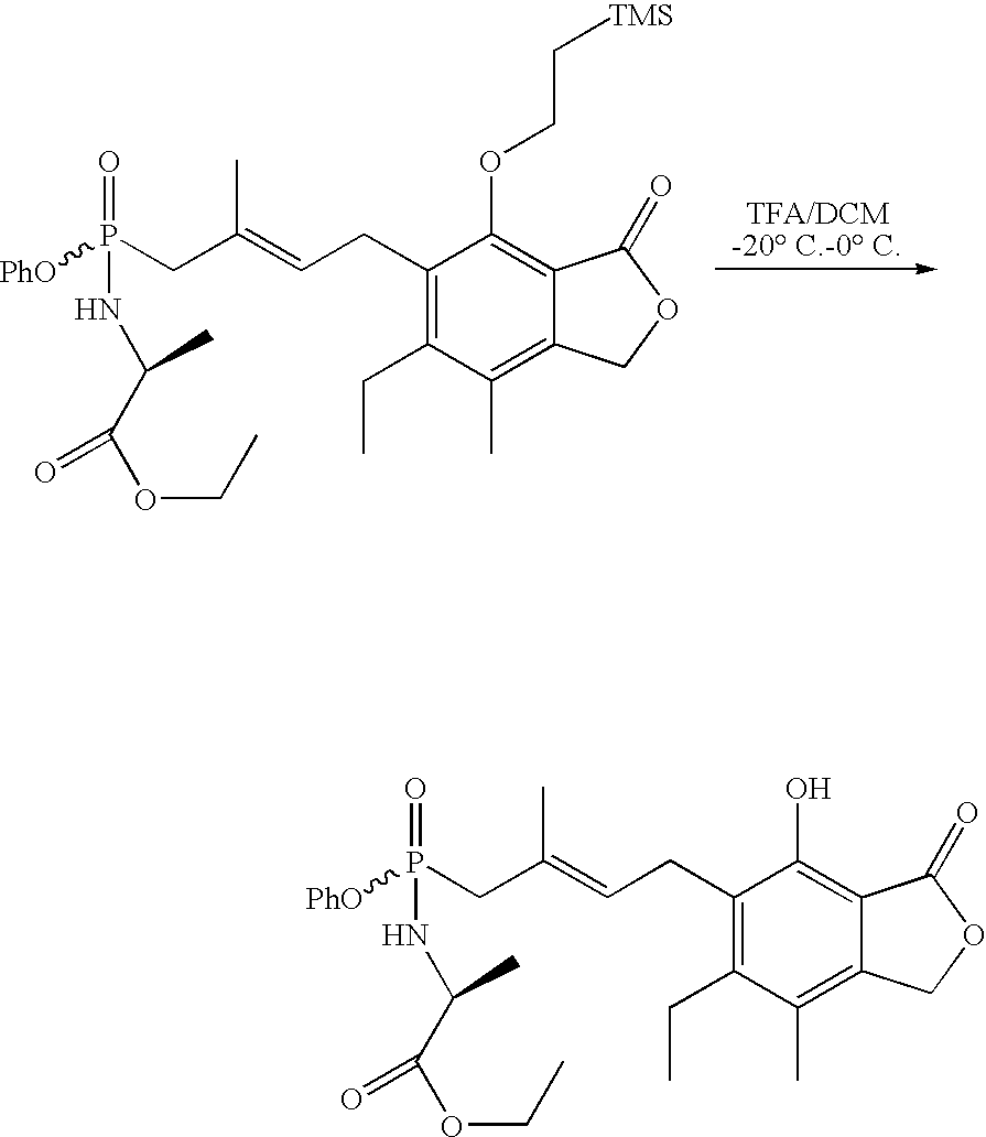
[PhO]P(CC(=CCC1=C(CC)C(C)=C2C(=C1OCC[TMS])C(=O)OC2)C)(=O)NC(C(OCC)=O)C.[PhO]P(CC(=CCC1=C(CC)C(C)=C2C(=C1O)C(=O)OC2)C)(=O)NC(C(OCC)=O)C
